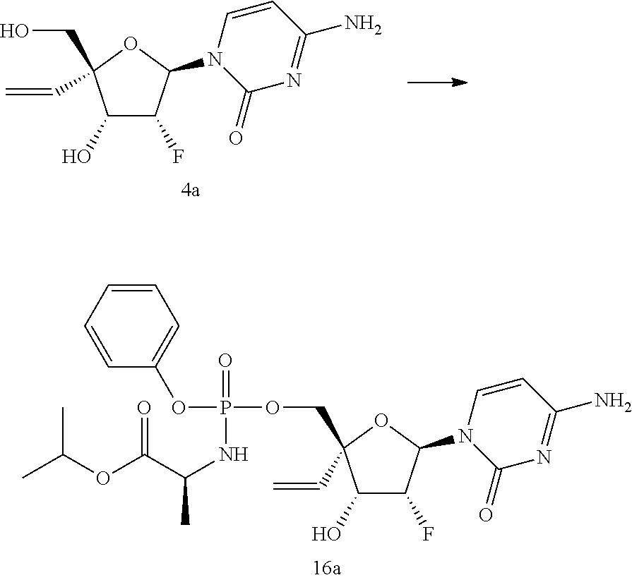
C1(O)C(F)C(N2C(=O)N=C(N)C=C2)OC1(COP(OC1=CC=CC=C1)(=O)NC(C(OC(C)C)=O)C)C=C.C1(O)C(F)C(N2C(=O)N=C(N)C=C2)OC1(CO)C=C
